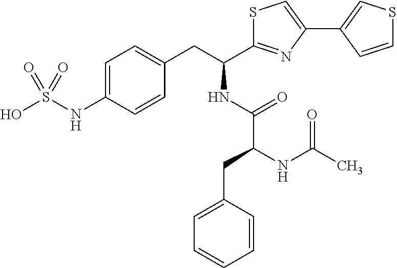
S1C(C(CC2=CC=C(NS(O)(=O)=O)C=C2)NC(C(NC(C)=O)CC2=CC=CC=C2)=O)=NC(C2=CSC=C2)=C1
